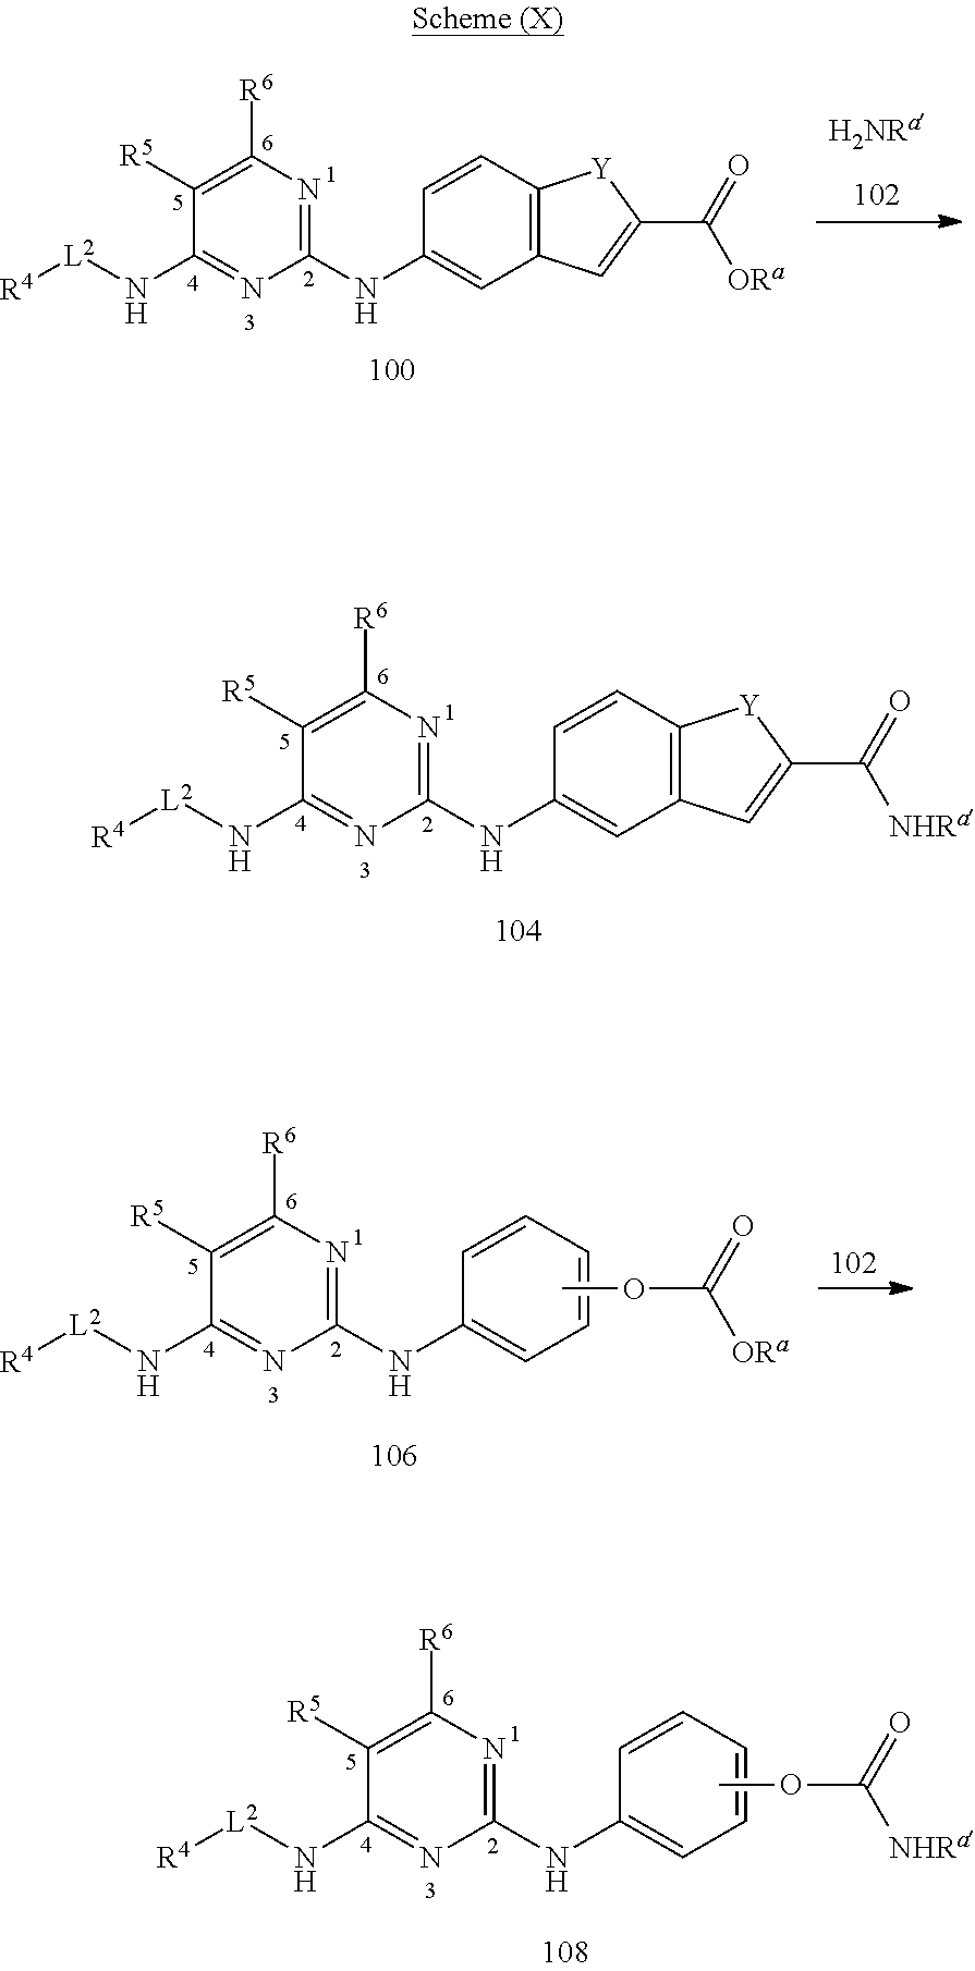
C1(NC2=CC=CC=C2)=NC([R6])=C([R5])C(N[L2][R4])=N1.COC([NHRa])=O.C1(NC2=CC3=C(C=C2)[Y]C(C(=O)[ORa])=C3)=NC([R6])=C([R5])C(N[L2][R4])=N1.C1(NC2=CC=CC=C2)=NC([R6])=C([R5])C(N[L2][R4])=N1.COC([ORa])=O.C1(NC2=CC3=C(C=C2)[Y]C(C(=O)[NHRa])=C3)=NC([R6])=C([R5])C(N[L2][R4])=N1
